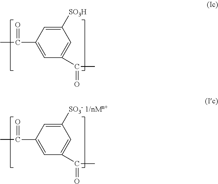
CC(C1=CC(C(C)=O)=CC([SO3H])=C1)=O.CC(C1=CC(C(C)=O)=CC([SO3- 1/nMn+])=C1)=O
